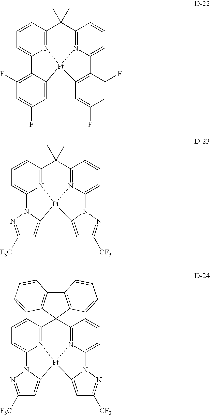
C12=CC=CC3=N1[Pt]1(C4=CC(F)=CC(F)=C24)N2=C(C=CC=C2C2=C1C=C(F)C=C2F)C3(C)C.C12=CC=CC3=N1[Pt]1(N4=C(C=CC=C4N4C1=CC([CF3])=N4)C3(C)C)C1=CC([F3C])=NN21.C12=CC=CC3=N1[Pt]1(N4=C(C=CC=C4N4C1=CC([CF3])=N4)C31C3=C(C4=C1C=CC=C4)C=CC=C3)C1=CC([F3C])=NN21
